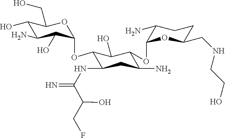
C1(O)C(N)C(O)C(OC2C(NC(=N)C(CF)O)CC(N)C(OC3OC(CNCCO)CCC3N)C2O)OC1CO
